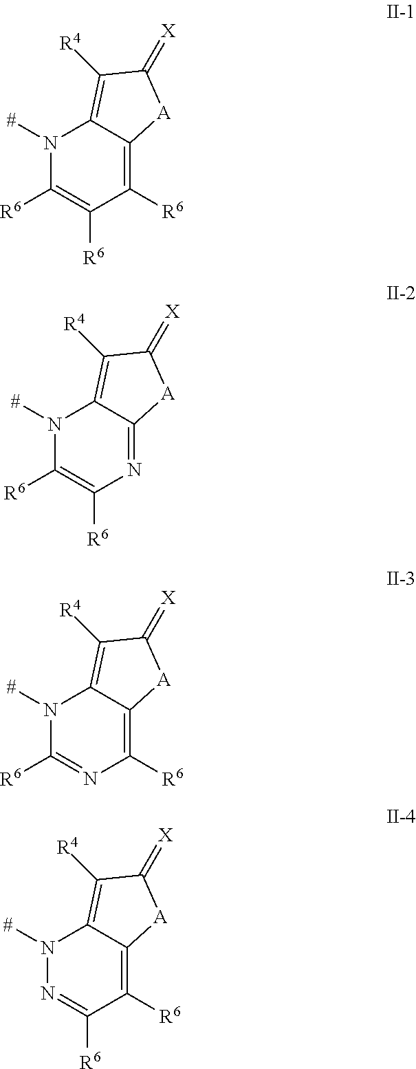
N1([#])C([R6])=C([R6])C([R6])=C2C1=C([R4])C(=[X])[A]2.N1([#])C([R6])=C([R6])N=C2C1=C([R4])C(=[X])[A]2.N1([#])C([R6])=NC([R6])=C2C1=C([R4])C(=[X])[A]2.N1([#])N=C([R6])C([R6])=C2C1=C([R4])C(=[X])[A]2
